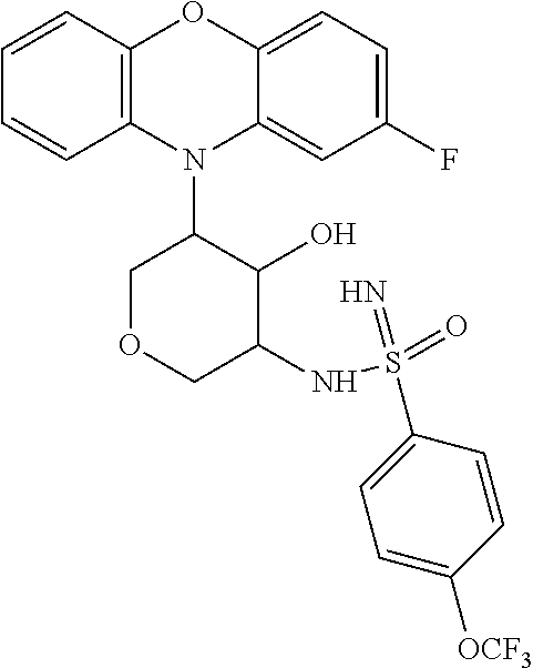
N1(C2COCC(NS(=O)(=N)C3=CC=C([OCF3])C=C3)C2O)C2=C(C=CC=C2)OC2=CC=C(F)C=C12
